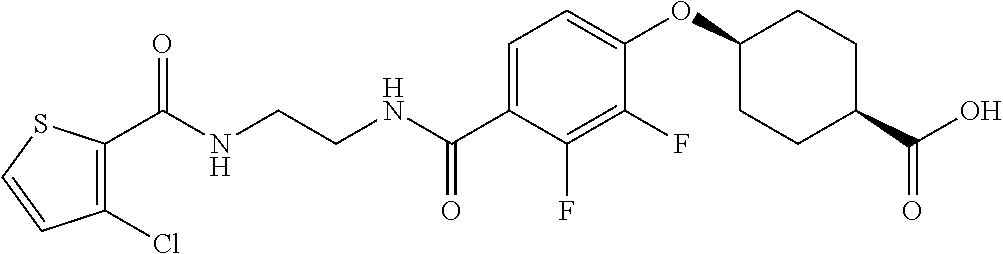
C(NCCNC(C1=CC=C(OC2CCC(C(O)=O)CC2)C(F)=C1F)=O)(=O)C1=C(Cl)C=CS1
